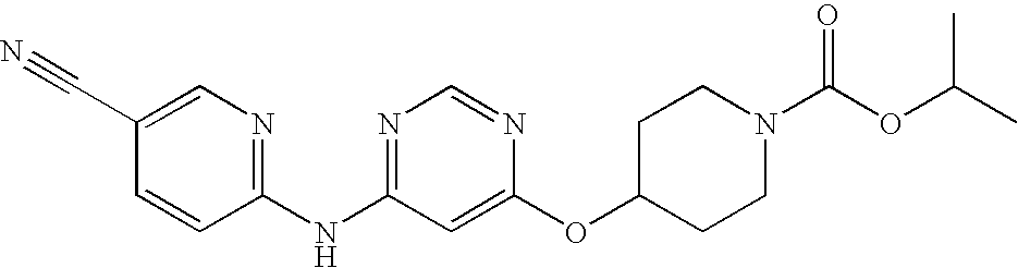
C1(C#N)=CN=C(NC2=NC=NC(OC3CCN(C(OC(C)C)=O)CC3)=C2)C=C1
